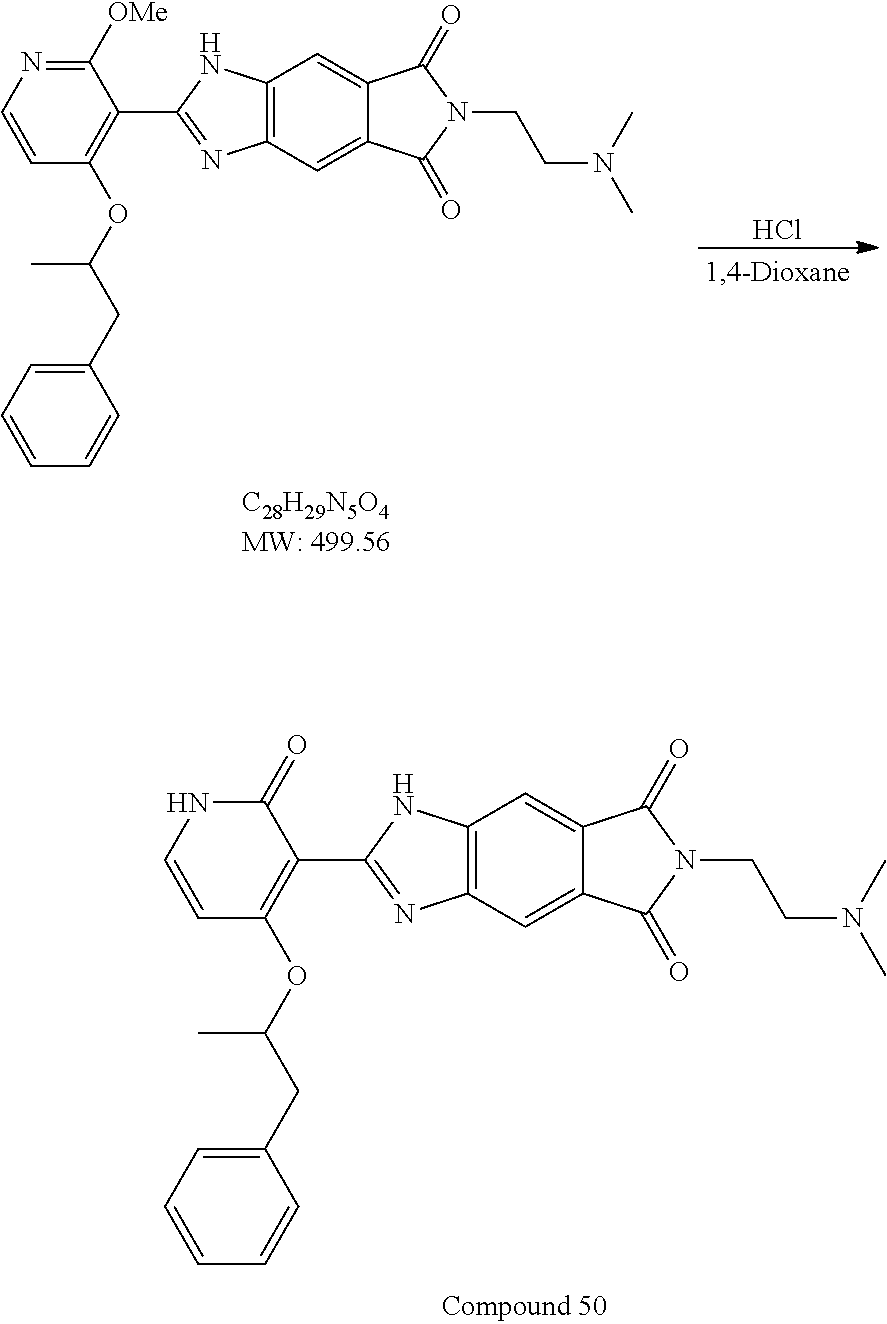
C12=C(C=C3C(=C1)C(=O)N(CCN(C)C)C3=O)N=C(C1=C(OC(CC3=CC=CC=C3)C)C=CNC1=O)N2.Cl.C12=C(C=C3C(=C1)C(=O)N(CCN(C)C)C3=O)N=C(C1=C(OC(CC3=CC=CC=C3)C)C=CN=C1[OMe])N2
